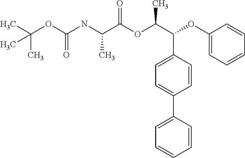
N(C(C(OC(C(C1=CC=C(C2=CC=CC=C2)C=C1)OC1=CC=CC=C1)C)=O)C)C(OC(C)(C)C)=O
